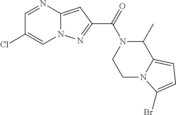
C1=NC2=CC(C(=O)N3CCN4C(=CC=C4Br)C3C)=NN2C=C1Cl
